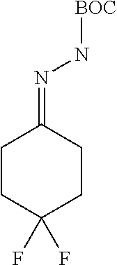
C1CC(F)(F)CCC1=NN[BOC]
